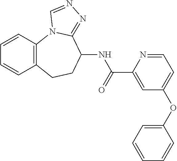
C1=CC2=C(C=C1)CCC(NC(=O)C1=CC(OC3=CC=CC=C3)=CC=N1)C1=NN=CN21
